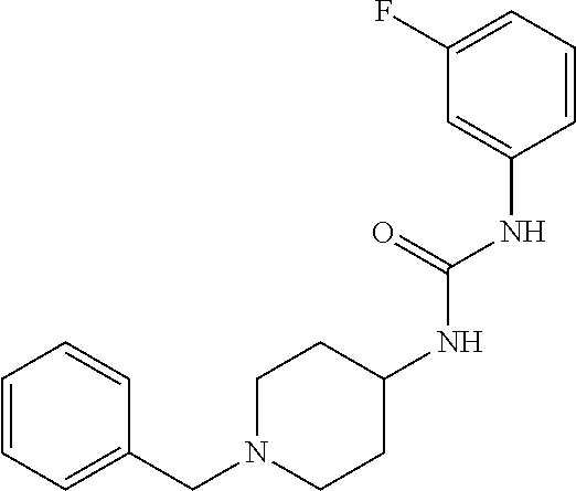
C1=CC=C(F)C=C1NC(NC1CCN(CC2=CC=CC=C2)CC1)=O
